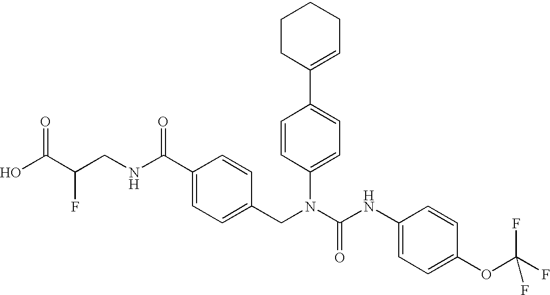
OC(C(CNC(C1=CC=C(CN(C(NC2=CC=C(OC(F)(F)F)C=C2)=O)C2=CC=C(C3=CCCCC3)C=C2)C=C1)=O)F)=O
